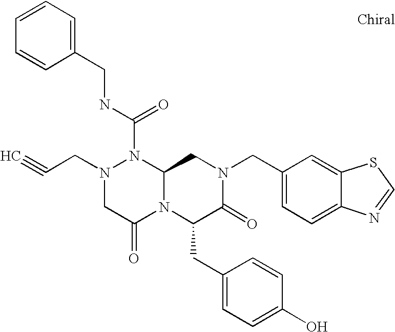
C(N1CC(=O)N2C(N1C(NCC1=CC=CC=C1)=O)CN(CC1=CC=C3C(=C1)SC=N3)C(=O)C2CC1=CC=C(O)C=C1)C#C
